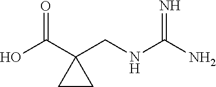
OC(=O)C1(CNC(=N)N)CC1
